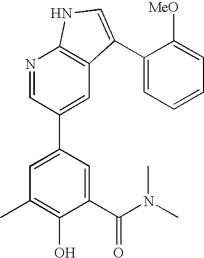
N1=CC(C2=CC(C)=C(O)C(C(N(C)C)=O)=C2)=CC2=C1NC=C2C1=CC=CC=C1[MeO]
